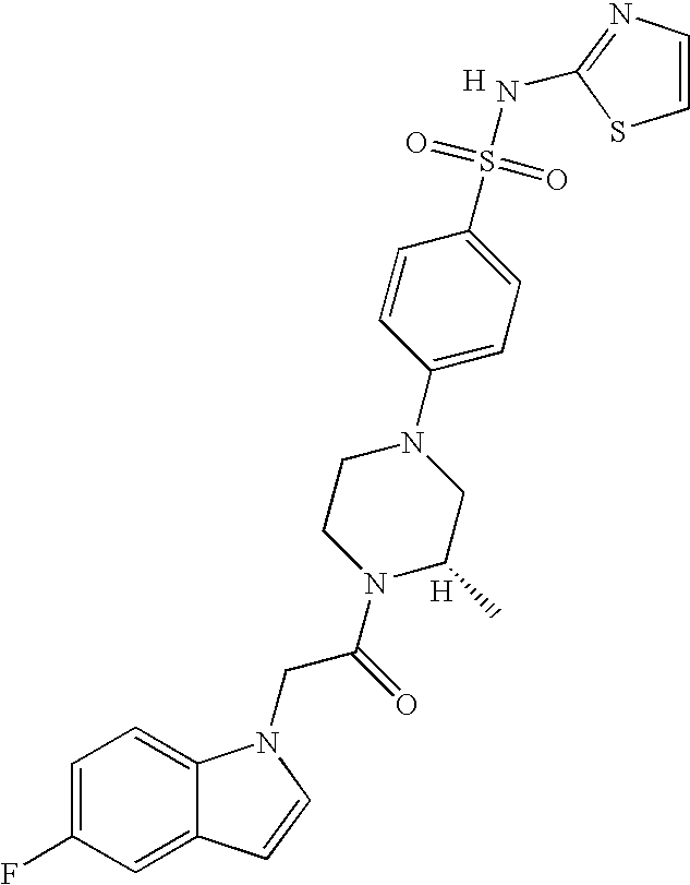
C1=C(F)C=C2C(=C1)N(CC(N1C(C)CN(C3=CC=C(S(=O)(=O)NC4=NC=CS4)C=C3)CC1)=O)C=C2.[H].[H]
